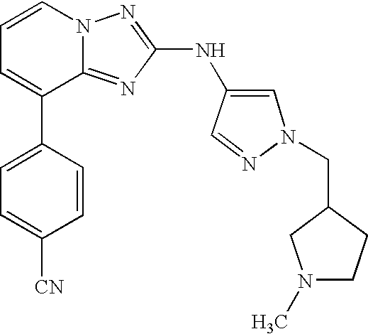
C1=CN2C(=NC(NC3=CN(CC4CN(C)CC4)N=C3)=N2)C(C2=CC=C([CN])C=C2)=C1
